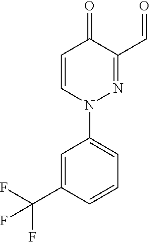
C1=CN(C2=CC=CC(C(F)(F)F)=C2)N=C(C=O)C1=O
